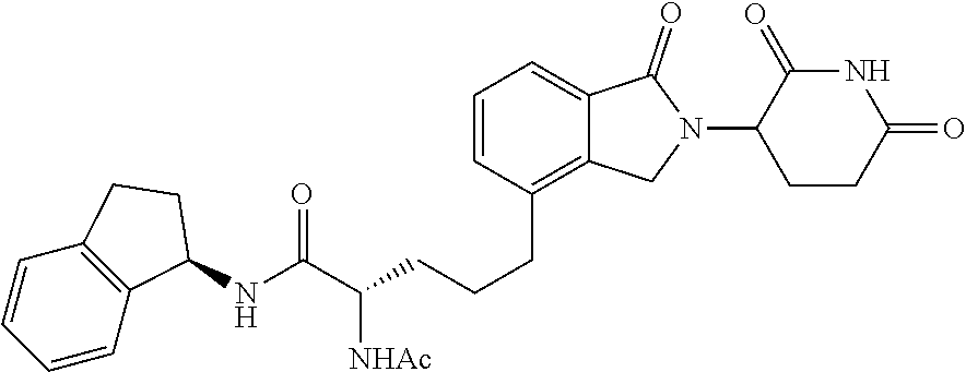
C1=CC(CCCC(C(NC2C3=C(CC2)C=CC=C3)=O)[NHAc])=C2C(=C1)C(=O)N(C1CCC(=O)NC1=O)C2
